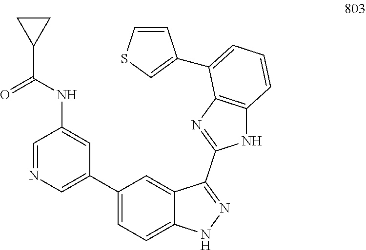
C1=NC=C(C2=CC=C3C(=C2)C(C2=NC4=C(N2)C=CC=C4C2=CSC=C2)=NN3)C=C1NC(C1CC1)=O
